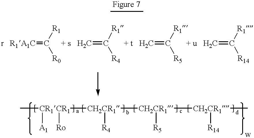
[r   R1A1C]=C([R0])[R1].[+ s   H2C]=C([R4])[R1].[+ t   H2C]=C([R5])[R1].[+ u   H2C]=C([R14])[R1].C[CR1CR1]([CH2CR1]([CH2CR1]([CH2CR1](C)[R14])[R5])[R4])([A1])[Ro]
